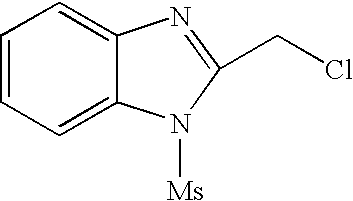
C1=CC=C2C(=C1)N=C(CCl)N2[Ms]
